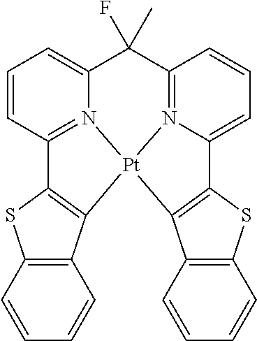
C1=CC2=N3C(=C1)C(F)(C)C1=N4C(=CC=C1)C1=C(C5=C(S1)C=CC=C5)[Pt]34C1=C2SC2=C1C=CC=C2
